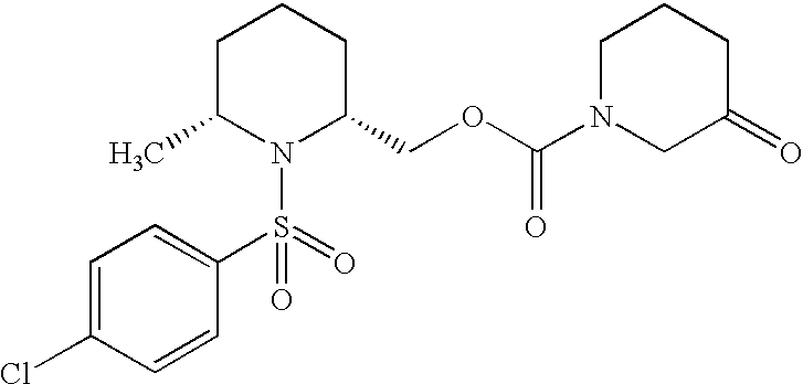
C1C(C)N(S(=O)(C2=CC=C(Cl)C=C2)=O)C(COC(N2CC(=O)CCC2)=O)CC1
